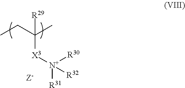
C(C(C)([X3][N+]([R31])([R30])[R32])[R29])C
